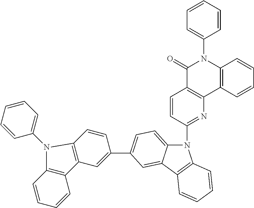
N1(C2=NC3=C(C=C2)C(=O)N(C2=CC=CC=C2)C2=C3C=CC=C2)C2=CC=C(C3=CC4=C(C=C3)N(C3=CC=CC=C3)C3=C4C=CC=C3)C=C2C2=C1C=CC=C2
